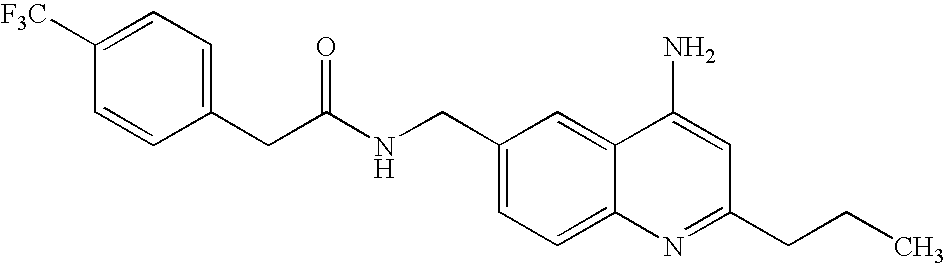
C1=CC(CC(NCC2=CC=C3C(=C2)C(N)=CC(CCC)=N3)=O)=CC=C1[F3C]
